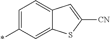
C1=C(*)C=C2C(=C1)C=C([CN])S2
